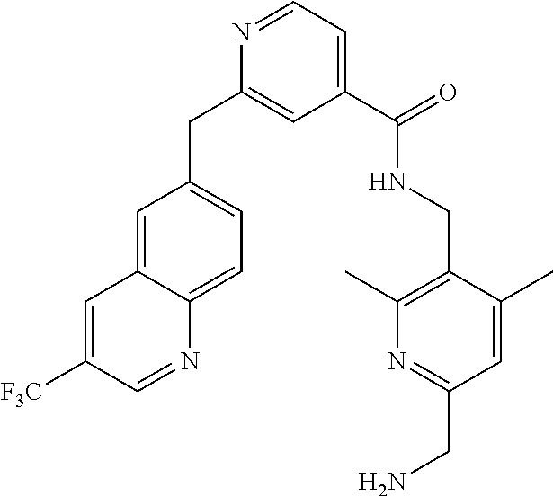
C1=C2C(=CC=C1CC1=CC(C(NCC3=C(C)N=C(CN)C=C3C)=O)=CC=N1)N=CC([F3C])=C2
